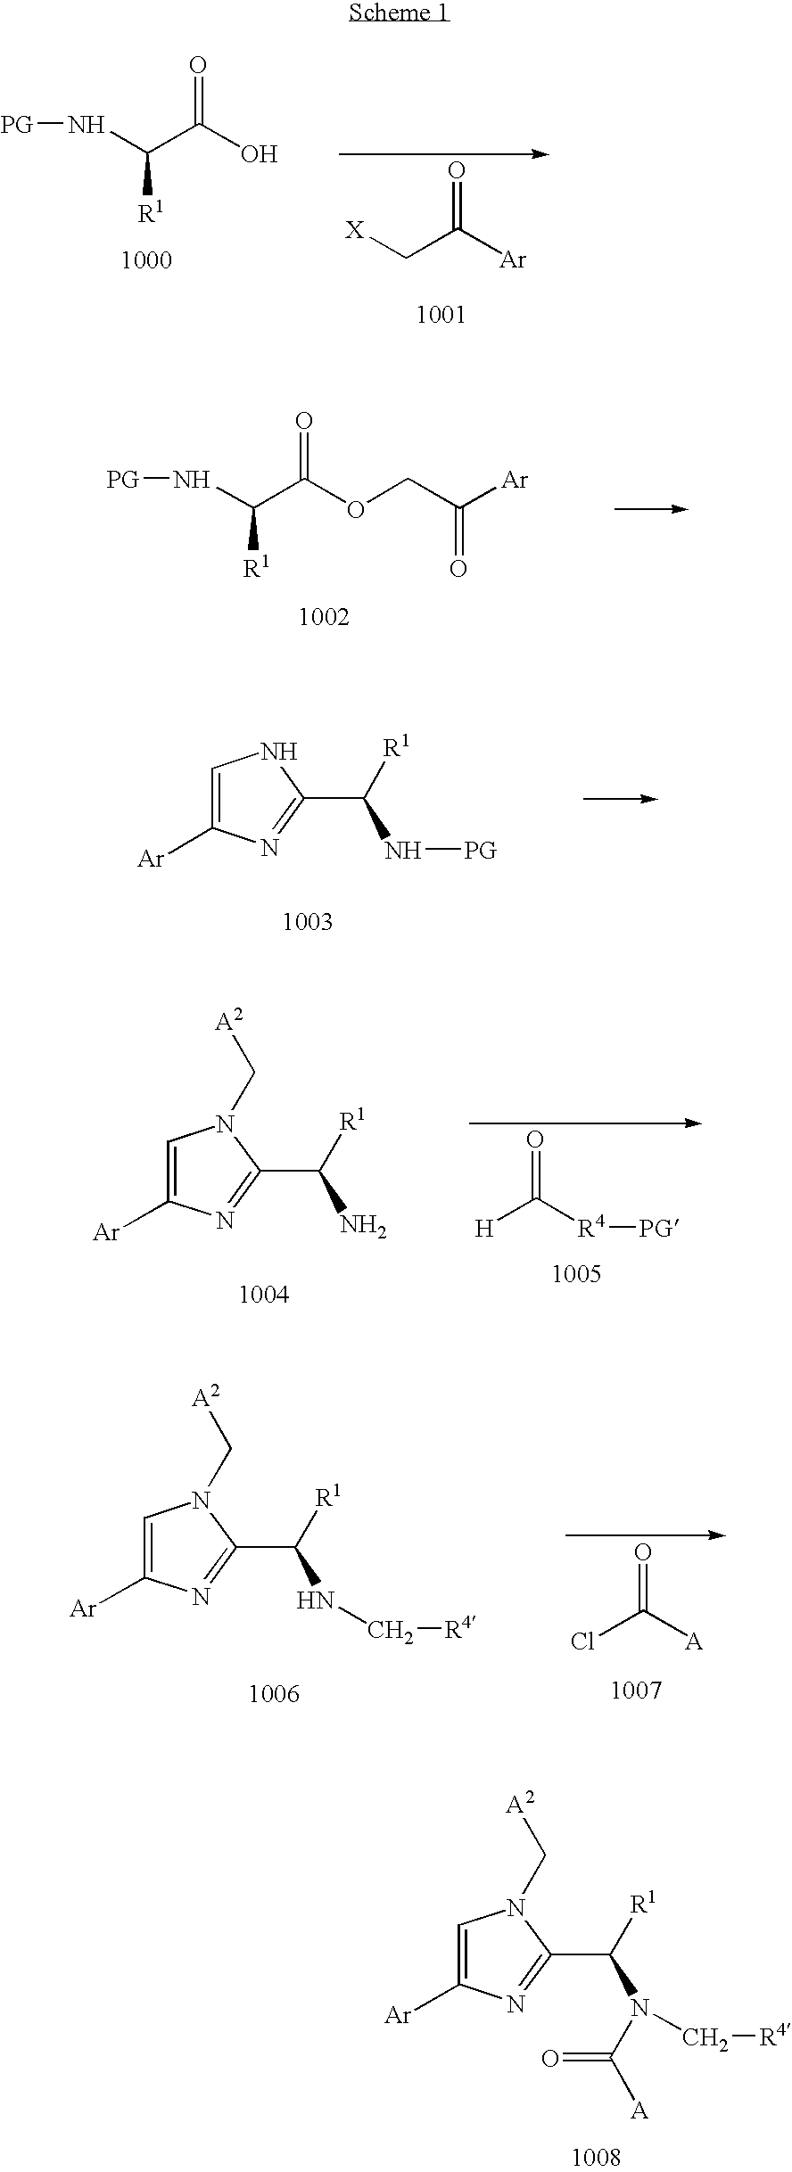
C(C(O)=O)(N[PG])[R1].[X]CC([Ar])=O.C(C(OCC([Ar])=O)=O)(N[PG])[R1].C1=C([Ar])N=C(C([R1])N[PG])N1.C1=C([Ar])N=C(C([R1])NC[R4])N1C[A2].ClC([A])=O.C1=C([Ar])N=C(C([R1])N(C[R4])C([A])=O)N1C[A2].C1=C([Ar])N=C(C([R1])N)N1C[A2].[H]C([R4][PG])=O
